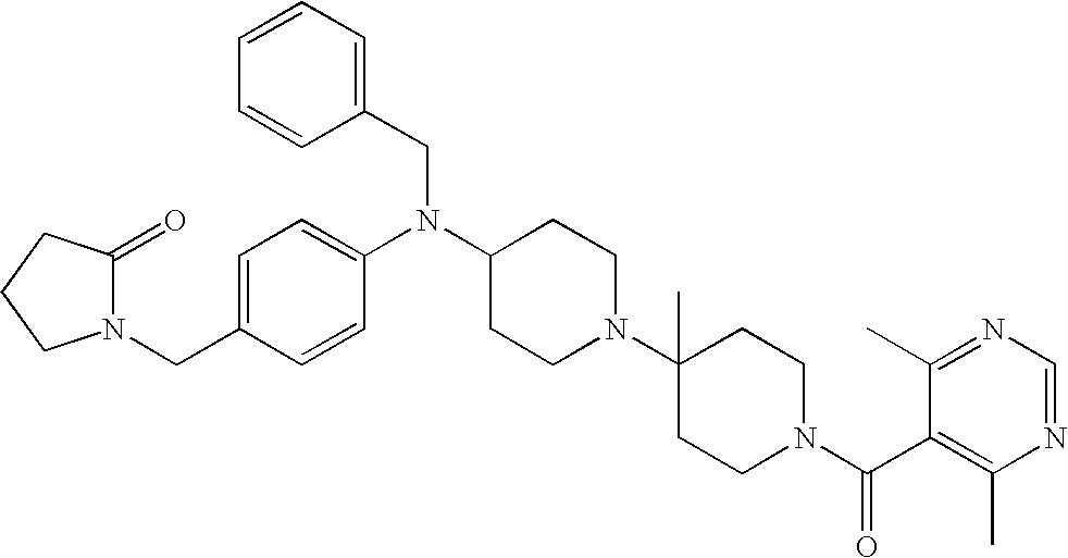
C(C1=CC=C(N(C2CCN(C3(C)CCN(C(C4=C(C)N=CN=C4C)=O)CC3)CC2)CC2=CC=CC=C2)C=C1)N1C(=O)CCC1
